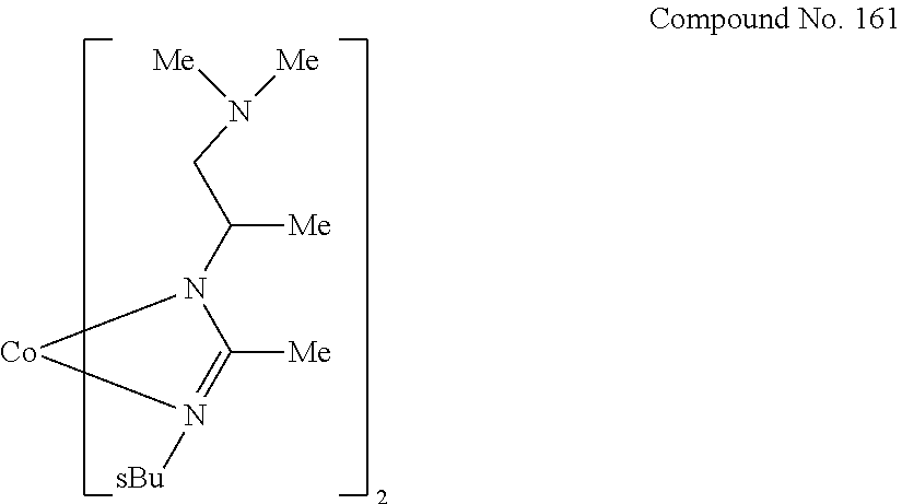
N1(C(CN([Me])[Me])[Me])C([Me])=N([sBu])[Co]1
